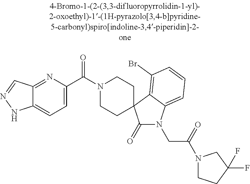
N1(C(C2=CC=C3C(=N2)C=NN3)=O)CCC2(CC1)C(=O)N(CC(=O)N1CCC(F)(F)C1)C1=CC=CC(Br)=C12
